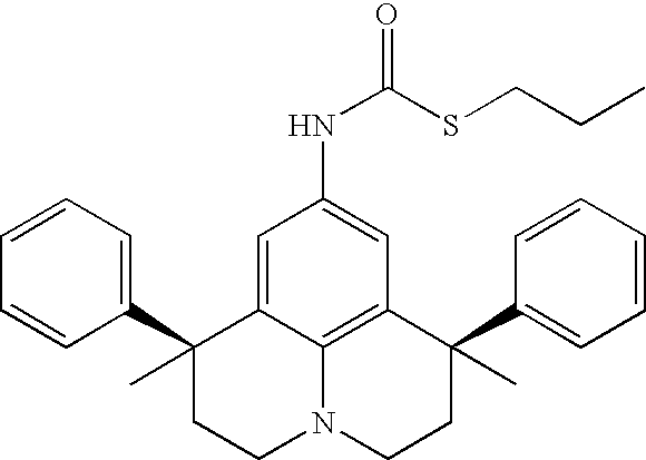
C1=CC=C(C2(C)CCN3C4=C(C(C5=CC=CC=C5)(C)CC3)C=C(NC(=O)SCCC)C=C24)C=C1
